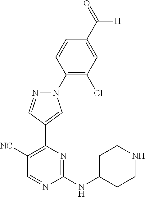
N1(C2=C(Cl)C=C(C(=O)[H])C=C2)N=CC(C2=C([NC])C=NC(NC3CCNCC3)=N2)=C1
